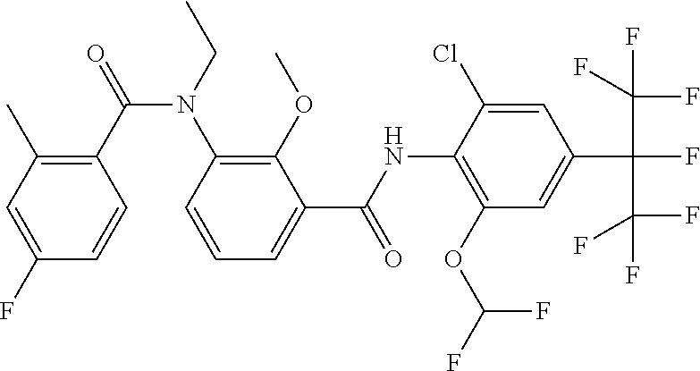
C1(F)=CC(C)=C(C(=O)N(CC)C2=C(OC)C(C(NC3=C(OC(F)F)C=C(C(F)(C(F)(F)F)C(F)(F)F)C=C3Cl)=O)=CC=C2)C=C1
